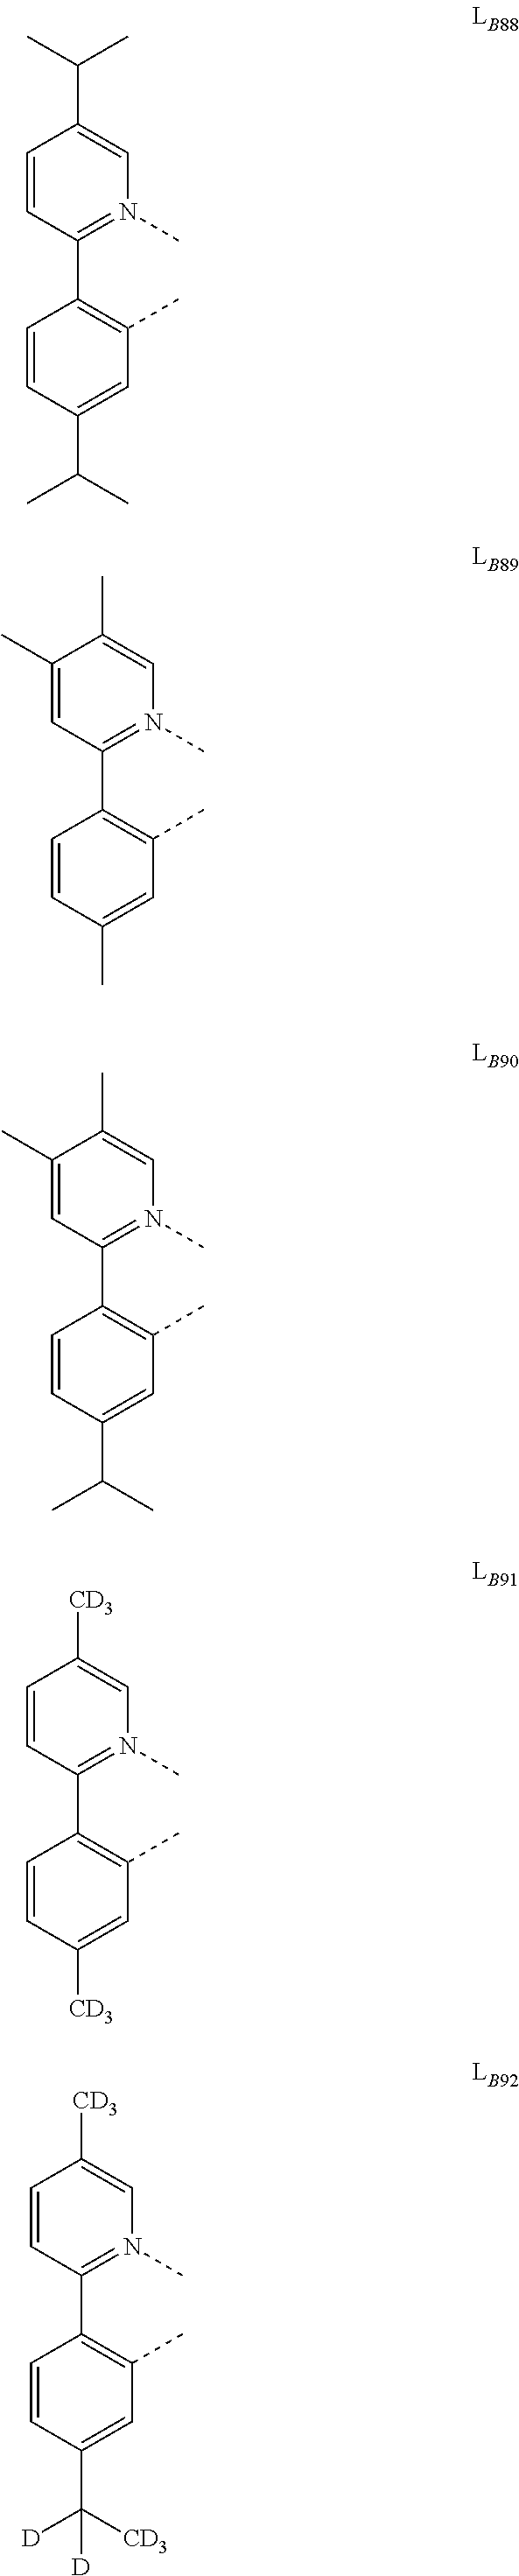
C1(C2=C(C)C=C(C(C)C)C=C2)=N(C)C=C(C(C)C)C=C1.C1(C2=C(C)C=C(C)C=C2)=N(C)C=C(C)C(C)=C1.C1(C2=C(C)C=C(C(C)C)C=C2)=N(C)C=C(C)C(C)=C1.C1(C2=C(C)C=C([CD3])C=C2)=N(C)C=C([CD3])C=C1.C1(C2=C(C)C=C(C([CD3])([D])[D])C=C2)=N(C)C=C([CD3])C=C1
